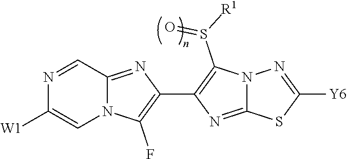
N1=CC2=NC(C3=C(S([R1])=O)N4C(=N3)SC([Y6])=N4)=C(F)N2C=C1[W1]
